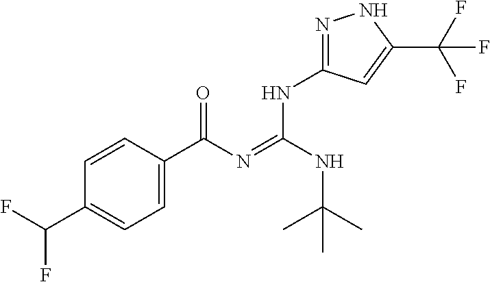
C1=CC(C(N=C(NC(C)(C)C)NC2=NNC(C(F)(F)F)=C2)=O)=CC=C1C(F)F
